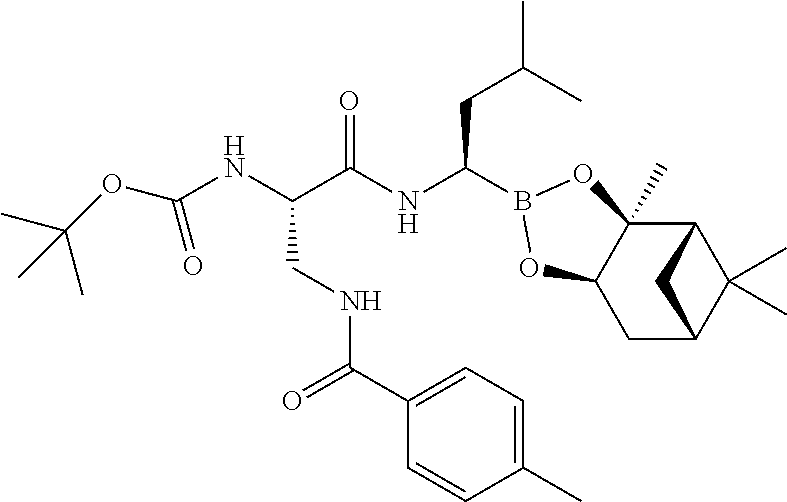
C1C2C(C)(C)C(C3(C)C1OB(C(NC(C(NC(=O)OC(C)(C)C)CNC(=O)C1=CC=C(C)C=C1)=O)CC(C)C)O3)C2
